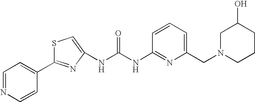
N(C(NC1=NC(CN2CCCC(O)C2)=CC=C1)=O)C1=CSC(C2=CC=NC=C2)=N1
